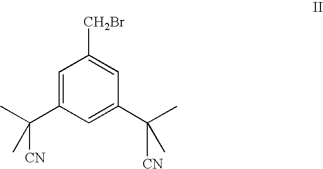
C1=C(C([CN])(C)C)C=C(C([CN])(C)C)C=C1[CH2Br]
